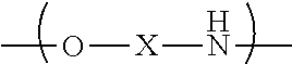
O([X]NC)C
